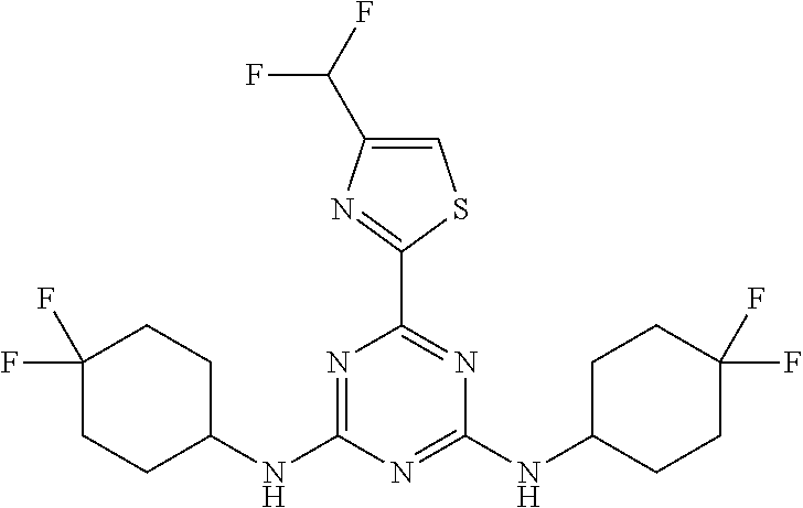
N1=C(NC2CCC(F)(F)CC2)N=C(NC2CCC(F)(F)CC2)N=C1C1=NC(C(F)F)=CS1
